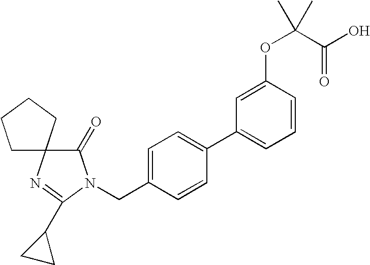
C1CCCC12C(=O)N(CC1=CC=C(C3=CC=CC(OC(C(O)=O)(C)C)=C3)C=C1)C(C1CC1)=N2
